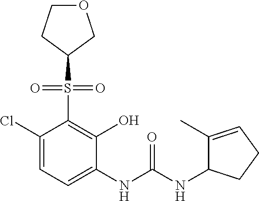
C1(Cl)=CC=C(NC(NC2C(C)=CCC2)=O)C(O)=C1S(=O)(=O)C1COCC1
